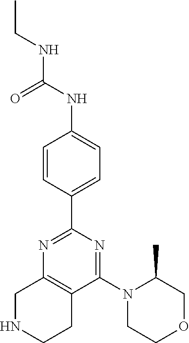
C1=CC(C2=NC3=C(C(N4CCOCC4C)=N2)CCNC3)=CC=C1NC(NCC)=O
